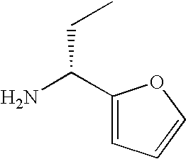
NC(C1=CC=CO1)CC
